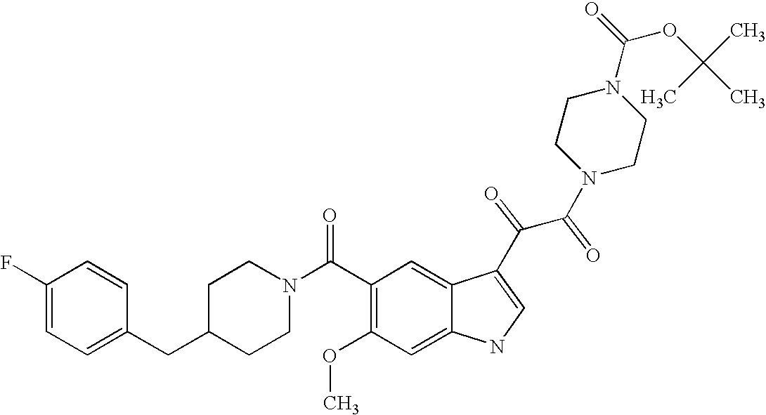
C1(F)=CC=C(CC2CCN(C(C3=C(OC)C=C4C(=C3)C(C(C(N3CCN(C(OC(C)(C)C)=O)CC3)=O)=O)=CN4)=O)CC2)C=C1
